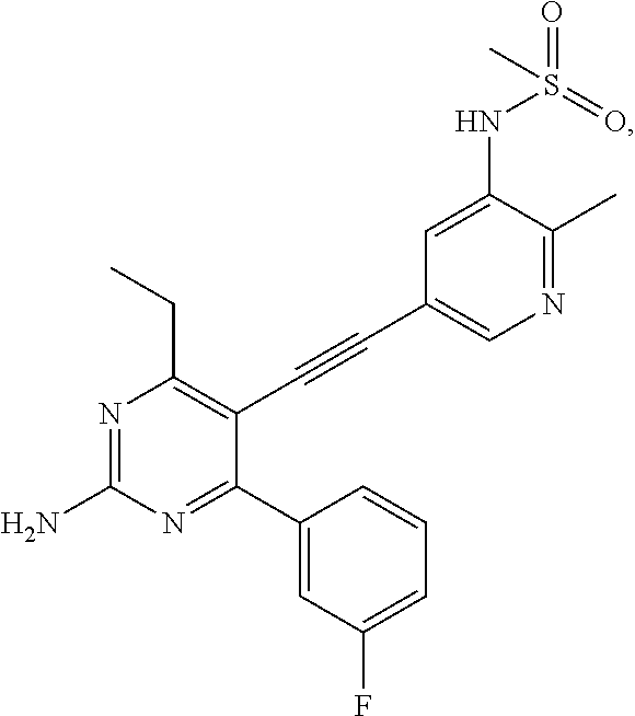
N1=C(N)N=C(C2=CC(F)=CC=C2)C(C#CC2=CN=C(C)C(NS(C)(=O)=O)=C2)=C1CC
